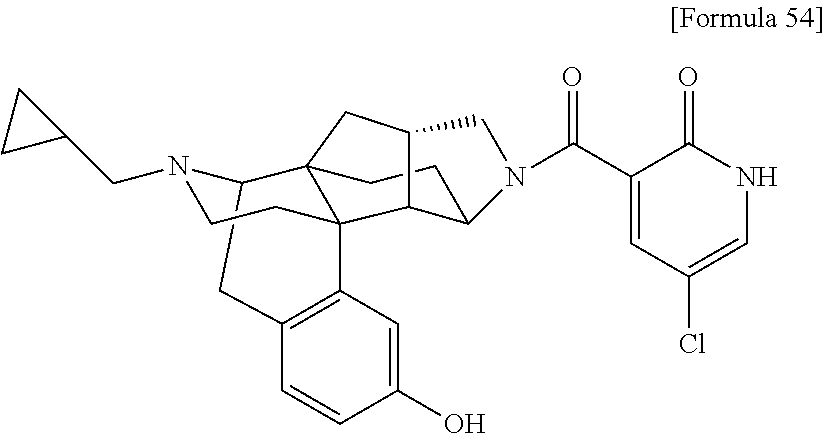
C1C2N(CC3CC3)CCC3(C4=C1C=CC(O)=C4)C21CC2C3C(CC1)N(C(C1=CC(Cl)=CNC1=O)=O)C2
